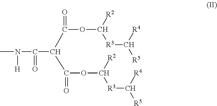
CN([H])C(=O)C(C(=O)OC([R3]C([R5])[R4])[R2])C(=O)OC([R3]C([R5])[R4])[R2]
